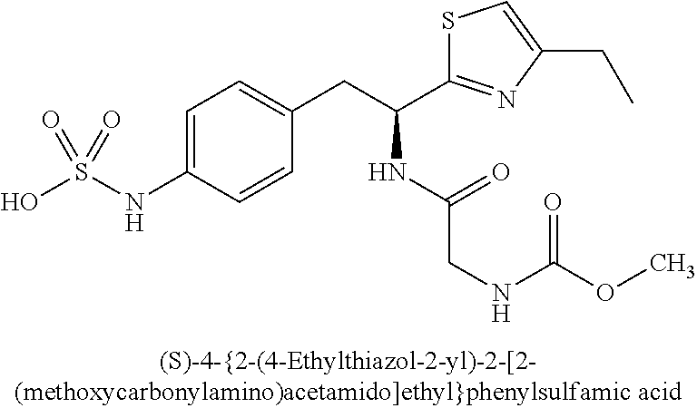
OS(NC1=CC=C(CC(C2=NC(CC)=CS2)NC(CNC(OC)=O)=O)C=C1)(=O)=O
